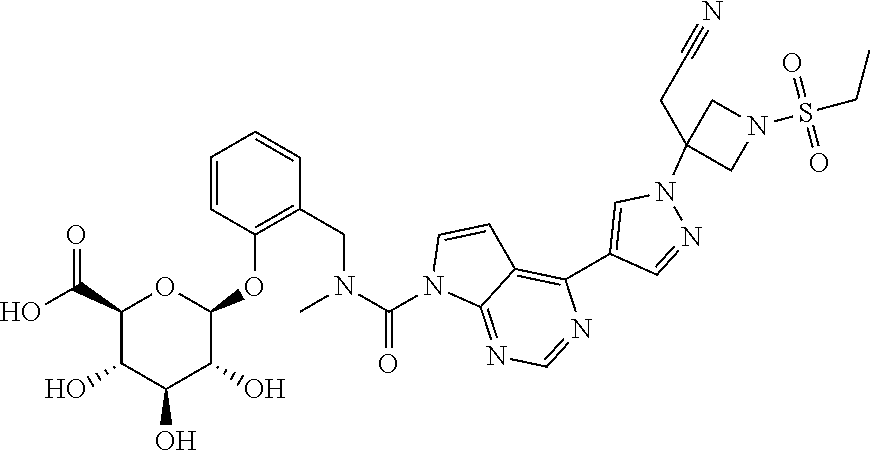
C1=NC(C2=CN(C3(CC#N)CN(S(CC)(=O)=O)C3)N=C2)=C2C=CN(C(N(CC3=C(OC4OC(C(O)=O)C(O)C(O)C4O)C=CC=C3)C)=O)C2=N1
